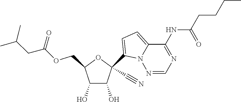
C1(O)C(O)C(COC(CC(C)C)=O)OC1(C1=CC=C2N1N=CN=C2NC(CCCC)=O)C#N
